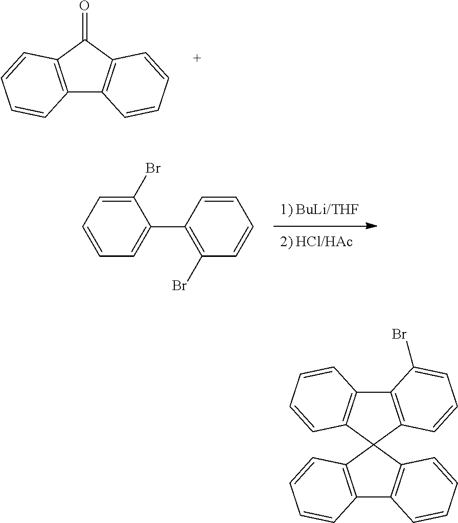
C12=C(C(=O)C3=C1C=CC=C3)C=CC=C2.C1(Br)=CC=CC=C1C1=C(Br)C=CC=C1.C12=C(C=CC=C1)C1(C3=C2C=CC=C3)C2=C(C3=C1C=CC=C3)C(Br)=CC=C2
